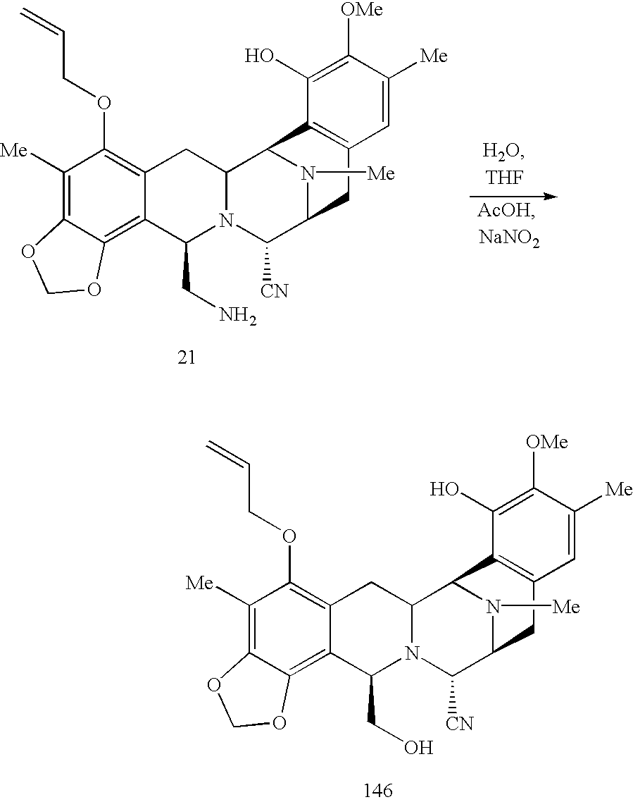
C1([Me])=C2C(=C3C(=C1OCC=C)CC1N(C3CN)C([CN])C3N([Me])C1C1=C(C3)C=C([Me])C([OMe])=C1O)OCO2.C1([Me])=C2C(=C3C(=C1OCC=C)CC1N(C3CO)C([CN])C3N([Me])C1C1=C(C3)C=C([Me])C([OMe])=C1O)OCO2
